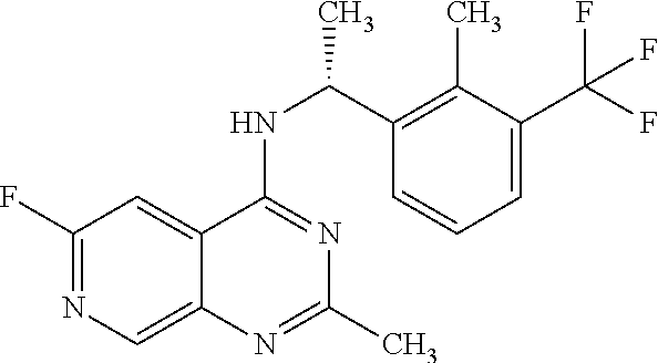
C1(F)=NC=C2C(=C1)C(NC(C1=C(C)C(C(F)(F)F)=CC=C1)C)=NC(C)=N2
